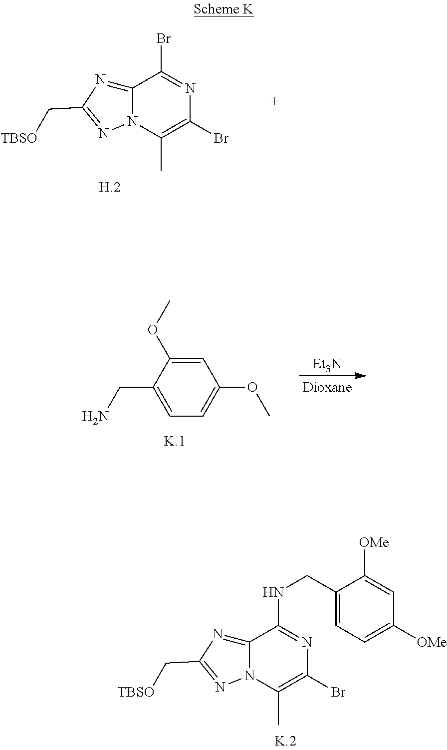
C12=NC(C[TBSO])=NN1C(C)=C(Br)N=C2NCC1=CC=C([OMe])C=C1[OMe].C12=NC(C[TBSO])=NN1C(C)=C(Br)N=C2Br.C1=C(OC)C(CN)=CC=C1OC.[Et3N]
